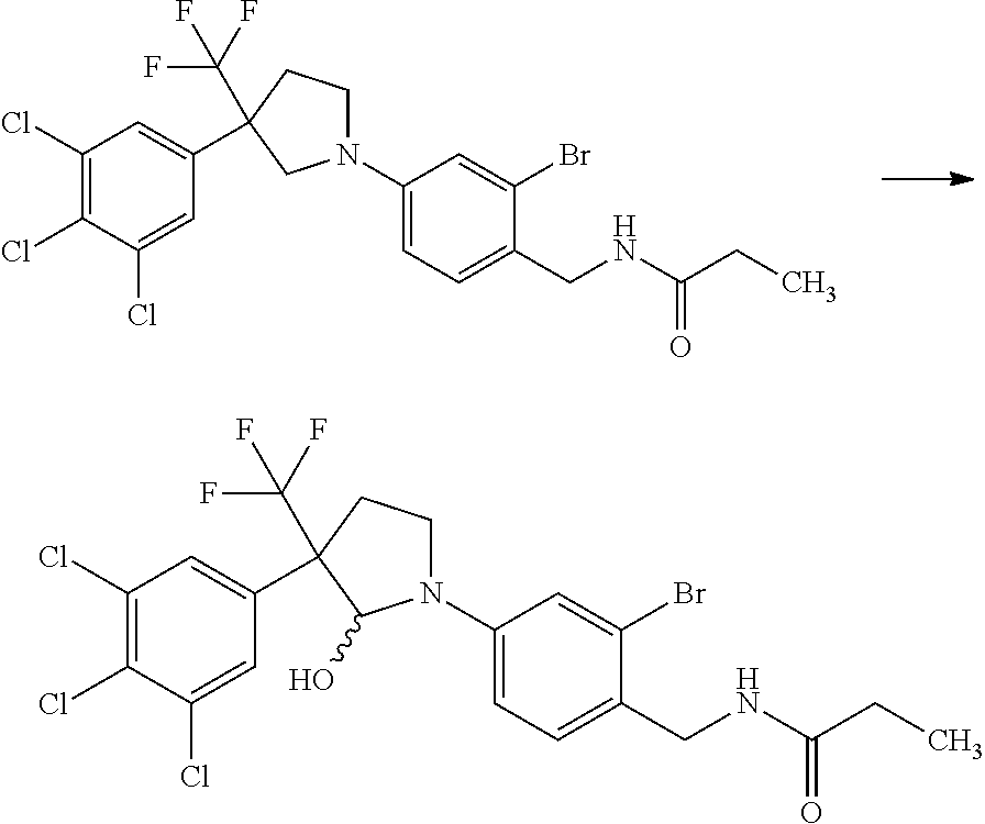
C1(Cl)=C(Cl)C(Cl)=CC(C2(C(F)(F)F)CCN(C3=CC=C(CNC(CC)=O)C(Br)=C3)C2)=C1.C1(Cl)=C(Cl)C(Cl)=CC(C2(C(F)(F)F)CCN(C3=CC=C(CNC(CC)=O)C(Br)=C3)C2O)=C1
